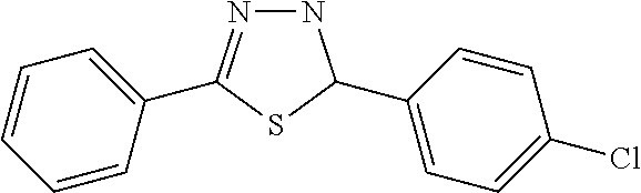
N1=C(C2=CC=CC=C2)SC(C2=CC=C(Cl)C=C2)N1
